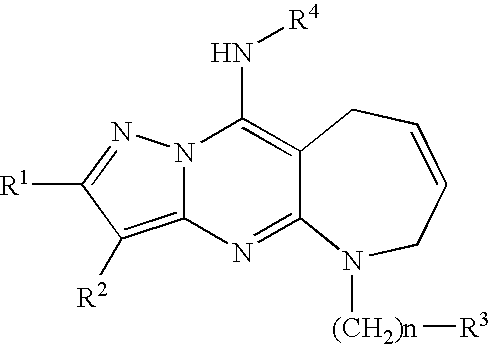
N12C(=C([R2])C([R1])=N1)N=C1C(=C2N[R4])CC=CCN1[(CH2)n][R3]
